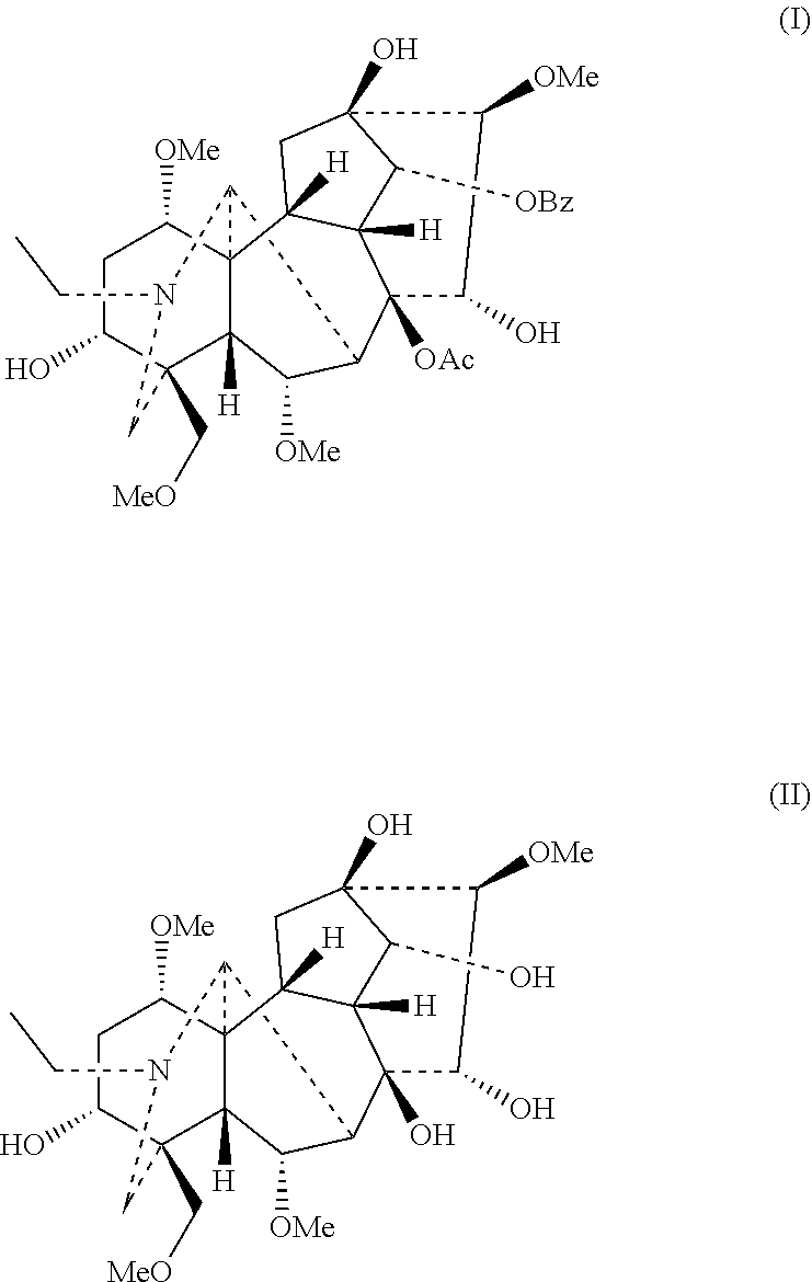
C12C3C4(C([H])(C(C[MeO])(C(O)CC4[OMe])CN3CC)C1[OMe])C1([H])C3([H])C2([OAc])C(O)C([OMe])C(O)(C3[OBz])C1.C12C3C4(C([H])(C(C[MeO])(C(O)CC4[OMe])CN3CC)C1[OMe])C1([H])C3([H])C2(O)C(O)C([OMe])C(O)(C3O)C1
